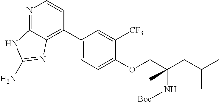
C1(C2=C3C(=NC=C2)NC(N)=N3)=CC=C(OCC(CC(C)C)(C)N[Boc])C([CF3])=C1
